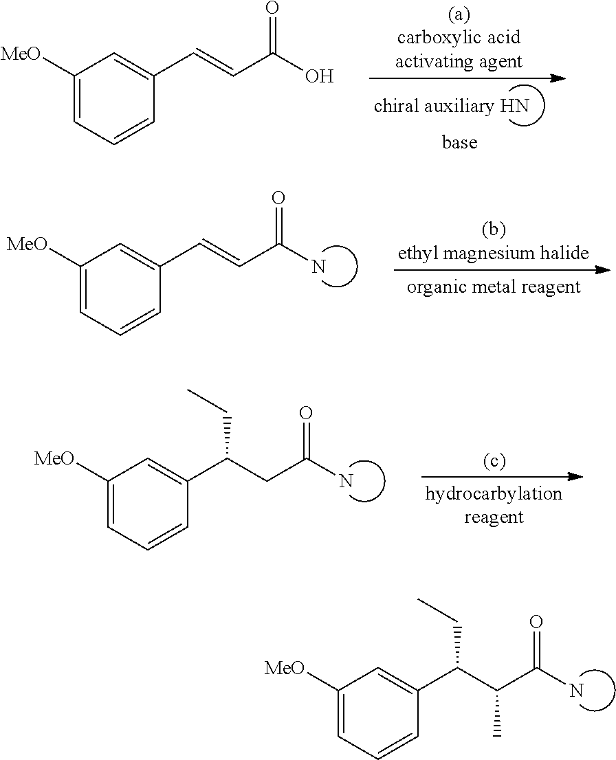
C1([MeO])=CC=CC(C(C(C(N)=O)C)CC)=C1.C1([MeO])=CC=CC(C=CC(N)=O)=C1.C1([MeO])=CC=CC(C(CC(N)=O)CC)=C1.C1([MeO])=CC=CC(C=CC(O)=O)=C1
